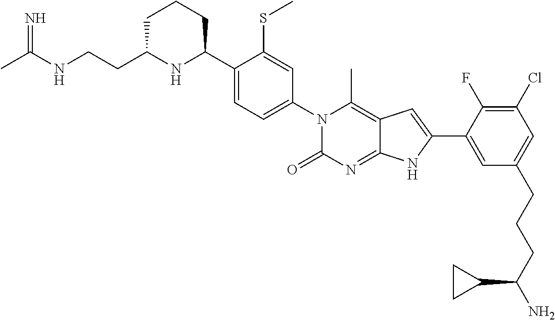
C1C(CCNC(C)=N)NC(C2=CC=C(N3C(=O)N=C4C(=C3C)C=C(C3=CC(CCCC(N)C5CC5)=CC(Cl)=C3F)N4)C=C2SC)CC1
